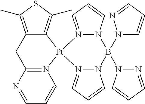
C12=C(C)SC(C)=C1CC1=N(C=CC=N1)[Pt]21N2=CC=CN2B(N2C=CC=N2)(N2N=CC=C2)N2N1=CC=C2
